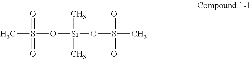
CS(=O)(=O)O[Si](OS(=O)(=O)C)(C)C
